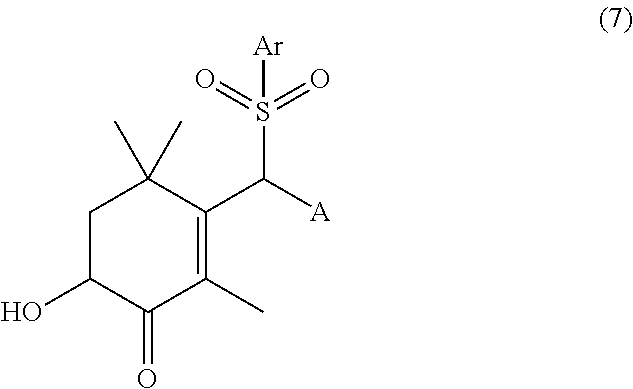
C1C(O)C(=O)C(C)=C(C([A])S([Ar])(=O)=O)C1(C)C
